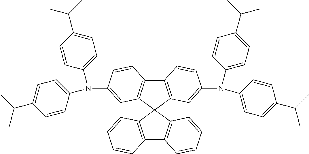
C12=C(C3(C4=C1C=CC=C4)C1=C(C4=C3C=C(N(C3=CC=C(C(C)C)C=C3)C3=CC=C(C(C)C)C=C3)C=C4)C=CC(N(C3=CC=C(C(C)C)C=C3)C3=CC=C(C(C)C)C=C3)=C1)C=CC=C2
